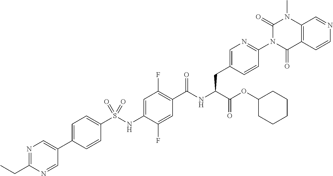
C1=C(C2=CN=C(CC)N=C2)C=CC(S(NC2=CC(F)=C(C(NC(C(OC3CCCCC3)=O)CC3=CN=C(N4C(=O)N(C)C5=C(C4=O)C=CN=C5)C=C3)=O)C=C2F)(=O)=O)=C1
